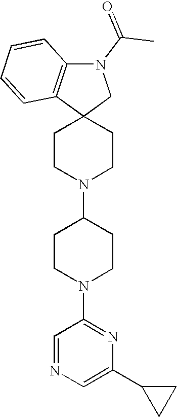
C12(CN(C(C)=O)C3=C1C=CC=C3)CCN(C1CCN(C3=NC(C4CC4)=CN=C3)CC1)CC2
